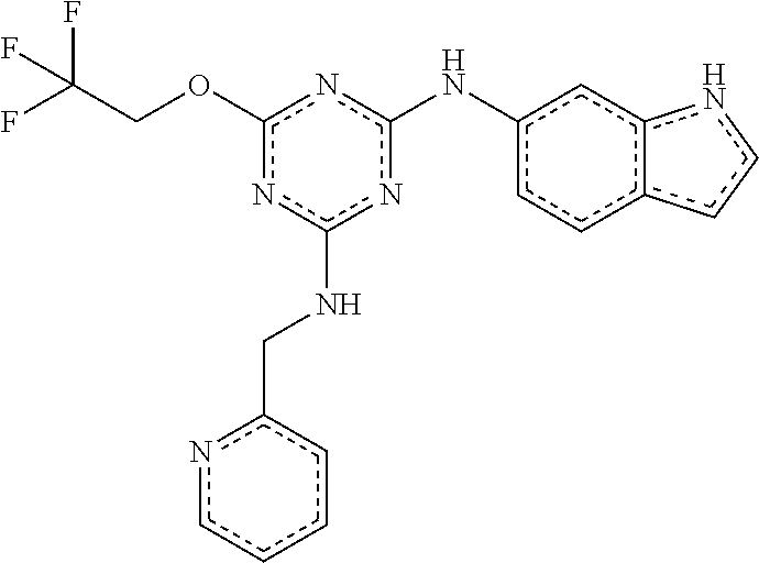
FC(COc1nc(Nc2ccc3c(c2)ncc3)nc(NCc2ncccc2)n1)(F)F
